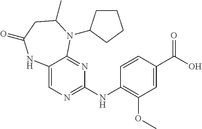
C12=CN=C(NC3=C(OC)C=C(C(O)=O)C=C3)N=C1N(C1CCCC1)C(C)CC(=O)N2
